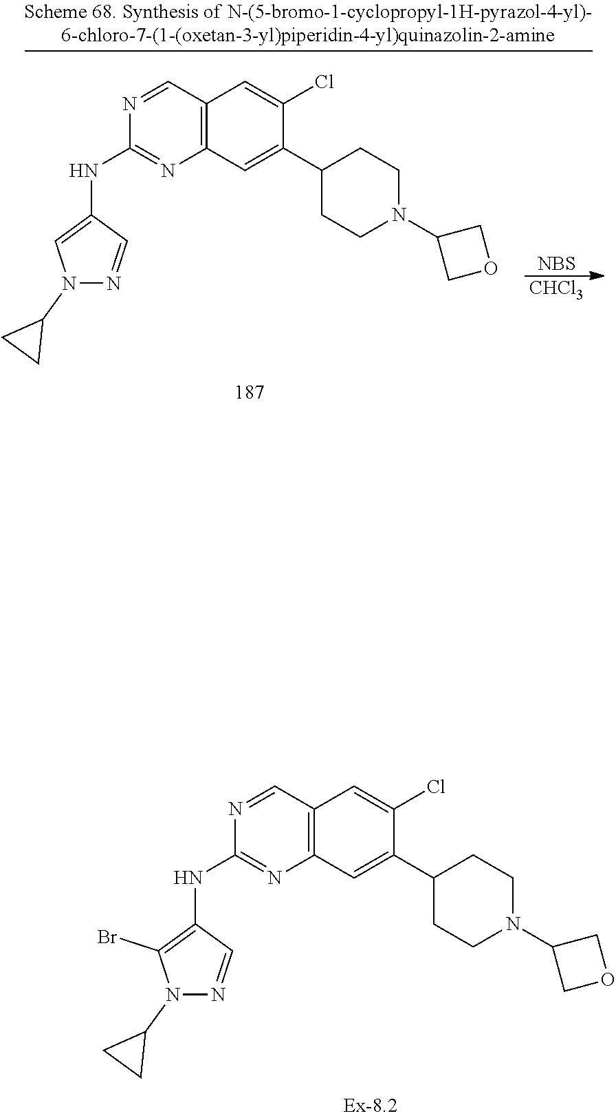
C12=C(C=C(C3CCN(C4COC4)CC3)C(Cl)=C1)N=C(NC1=C(Br)N(C3CC3)N=C1)N=C2.[NBS].[CHCl3].C12=C(C=C(C3CCN(C4COC4)CC3)C(Cl)=C1)N=C(NC1=CN(C3CC3)N=C1)N=C2
